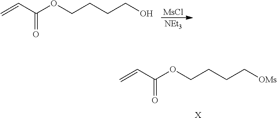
[NEt3].C=CC(OCCCCO)=O.[MsCl].C=CC(OCCCC[OMs])=O.[X]
